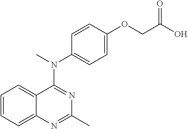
C12=CC=CC=C1C(N(C)C1=CC=C(OCC(O)=O)C=C1)=NC(C)=N2
